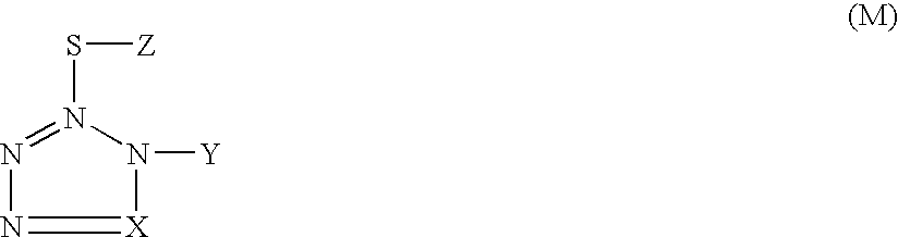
N1=N(S[Z])N([Y])[X]=N1
